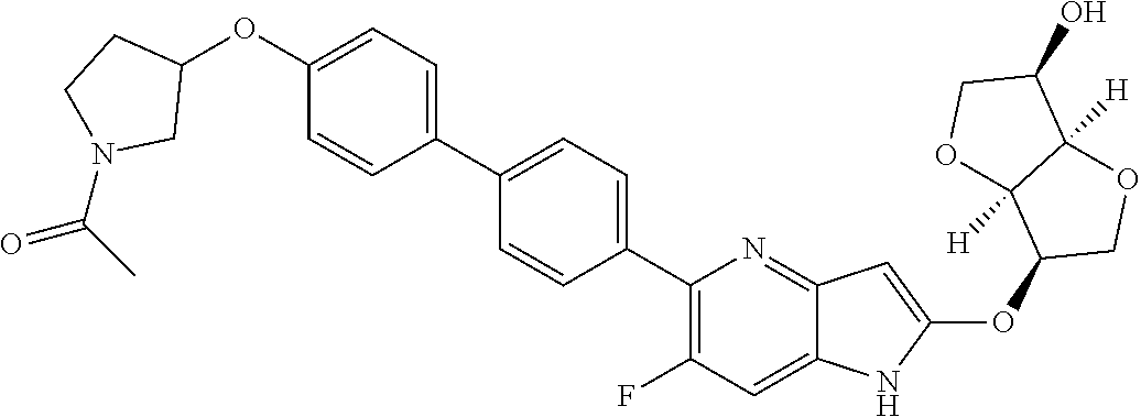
C1(C2=CC=C(C3=C(F)C=C4C(=N3)C=C(OC3COC5([H])C3([H])OCC5O)N4)C=C2)=CC=C(OC2CCN(C(C)=O)C2)C=C1
